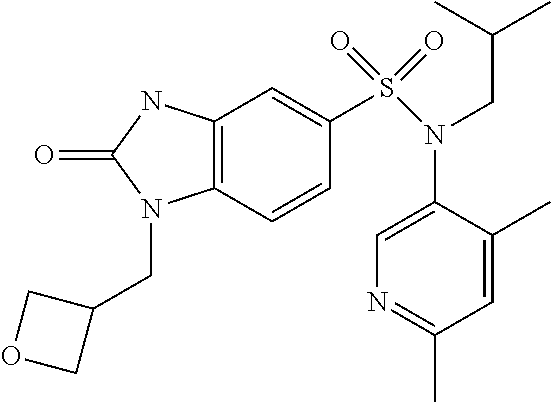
C12=C(C=C(S(=O)(=O)N(CC(C)C)C3=CN=C(C)C=C3C)C=C1)NC(=O)N2CC1COC1
